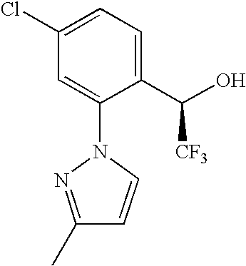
C1(C(O)[CF3])=CC=C(Cl)C=C1N1C=CC(C)=N1
